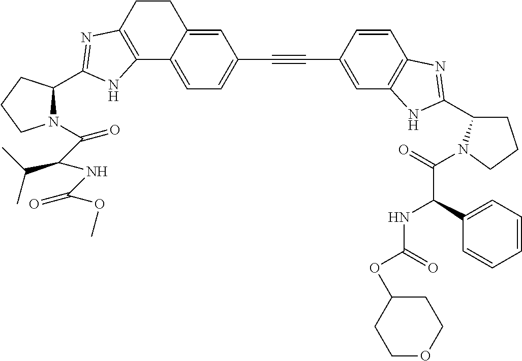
C12=C(C=C(C#CC3=CC=C4C(=C3)CCC3=C4NC(C4N(C(C(NC(OC)=O)C(C)C)=O)CCC4)=N3)C=C1)NC(C1CCCN1C(=O)C(C1=CC=CC=C1)NC(=O)OC1CCOCC1)=N2
